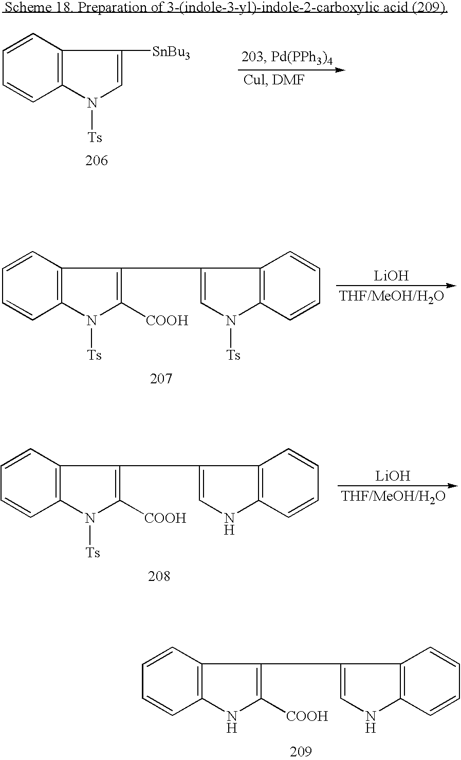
C1=CC2=C(C=C1)N([Ts])C=C2[SnBu3].C1=CC2=C(C=C1)N([Ts])C([COOH])=C2C1=CN([Ts])C2=C1C=CC=C2.[LiOH].C1=CC2=C(C=C1)N([Ts])C([COOH])=C2C1=CNC2=C1C=CC=C2.[LiOH].C1=CC2=C(C=C1)NC([COOH])=C2C1=CNC2=C1C=CC=C2
